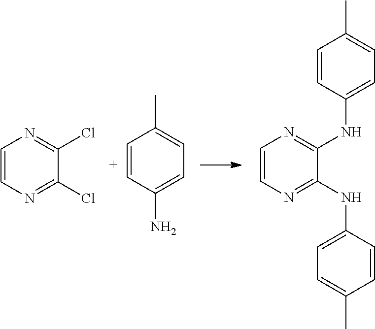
C1=CN=C(Cl)C(Cl)=N1.C1=CC(N)=CC=C1C.C1=CN=C(NC2=CC=C(C)C=C2)C(NC2=CC=C(C)C=C2)=N1
